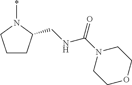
C1CC(CNC(N2CCOCC2)=O)N(*)C1
